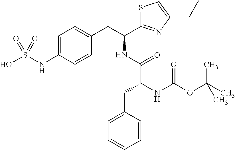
OS(NC1=CC=C(CC(NC(=O)C(NC(OC(C)(C)C)=O)CC2=CC=CC=C2)C2=NC(CC)=CS2)C=C1)(=O)=O
